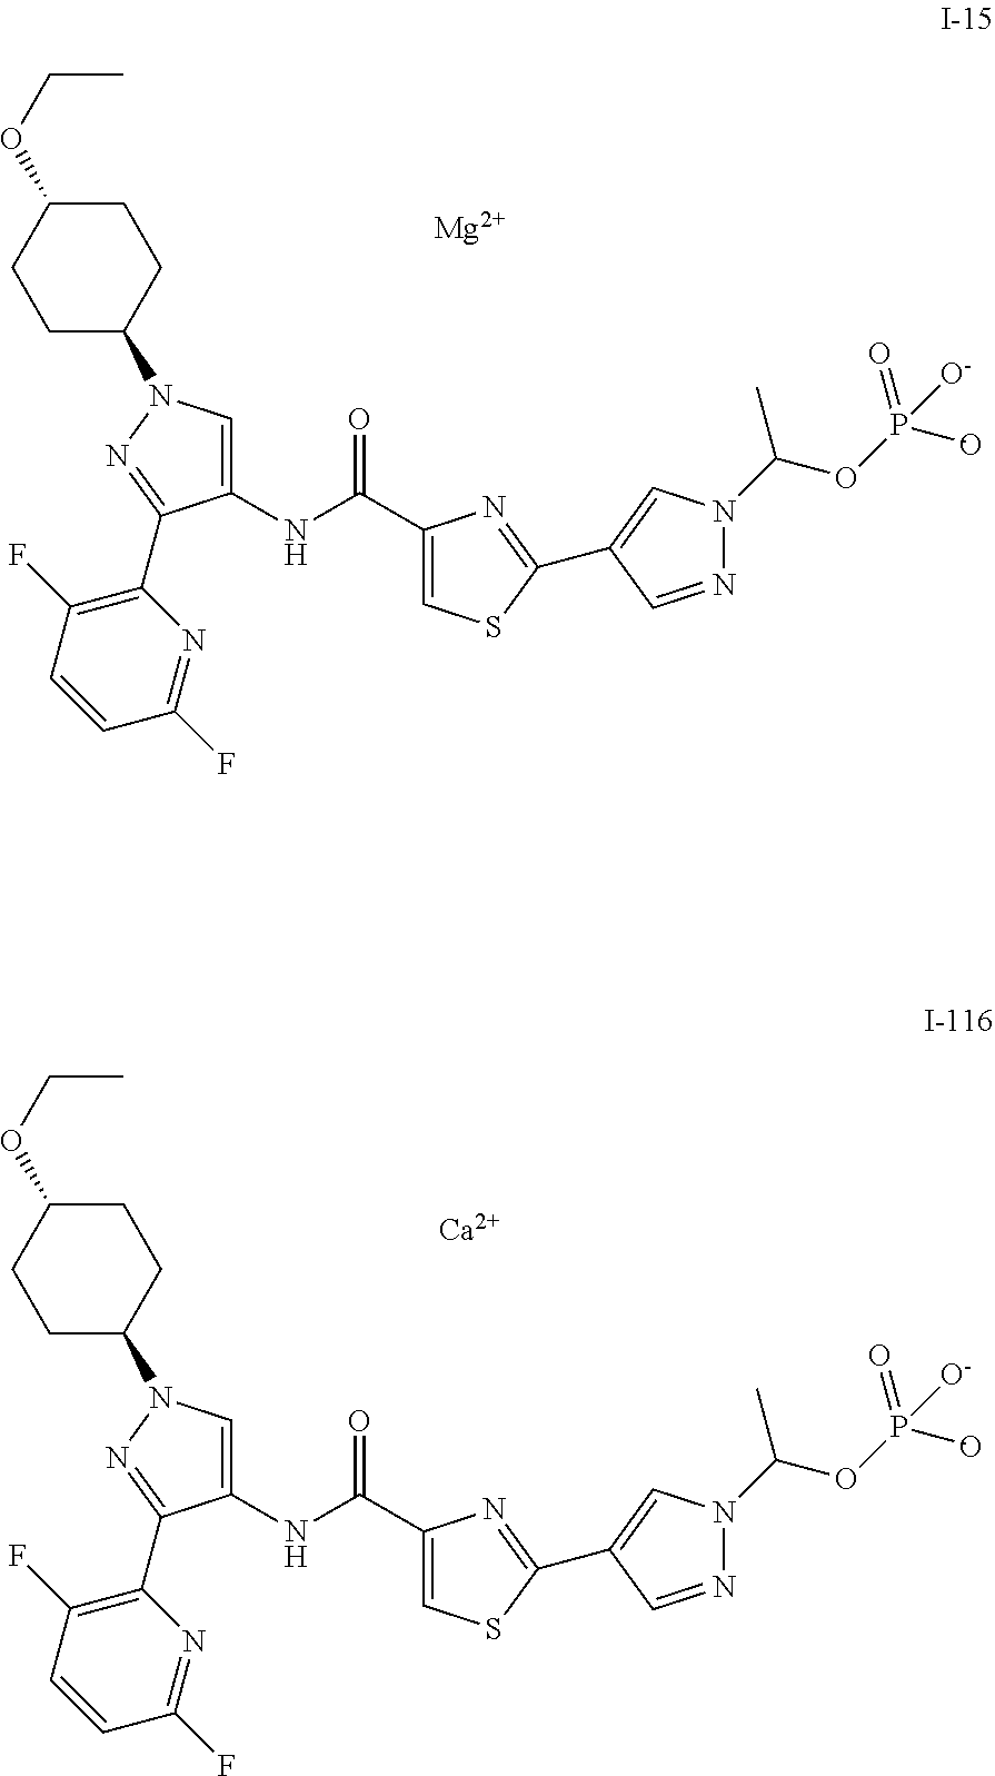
C1(NC(=O)C2=CSC(C3=CN(C(OP(=O)([O-])[O-])C)N=C3)=N2)=CN(C2CCC(OCC)CC2)N=C1C1=C(F)C=CC(F)=N1.[Mg].C1(NC(=O)C2=CSC(C3=CN(C(OP(=O)([O-])[O-])C)N=C3)=N2)=CN(C2CCC(OCC)CC2)N=C1C1=C(F)C=CC(F)=N1.[Ca]
